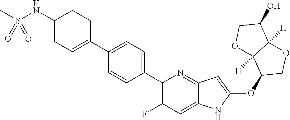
C1(C2=CC=C(C3=C(F)C=C4C(=N3)C=C(OC3COC5([H])C3([H])OCC5O)N4)C=C2)=CCC(NS(C)(=O)=O)CC1
